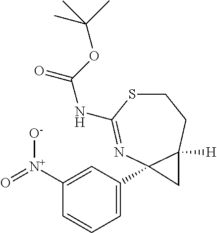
C1=C([N+](=O)[O-])C=CC=C1C12N=C(NC(=O)OC(C)(C)C)SCCC1([H])C2
